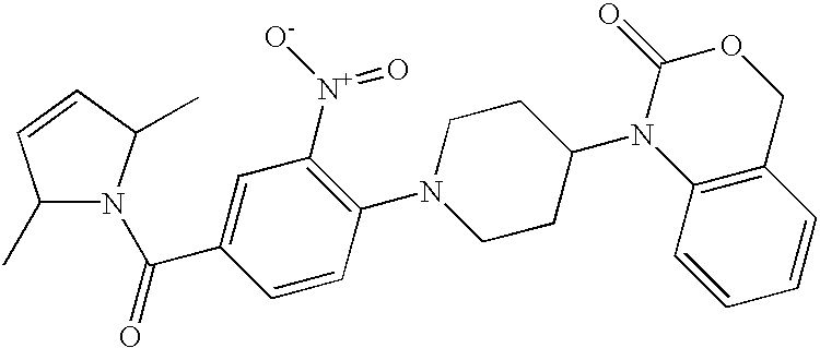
C1=C(C(=O)N2C(C)C=CC2C)C=CC(N2CCC(N3C4=C(COC3=O)C=CC=C4)CC2)=C1[N+]([O-])=O
